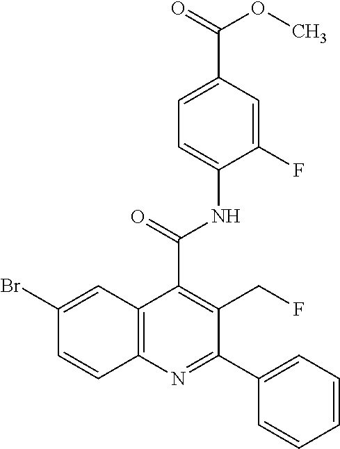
C1=C(C(=O)OC)C=C(F)C(NC(=O)C2=C(CF)C(C3=CC=CC=C3)=NC3=C2C=C(Br)C=C3)=C1
